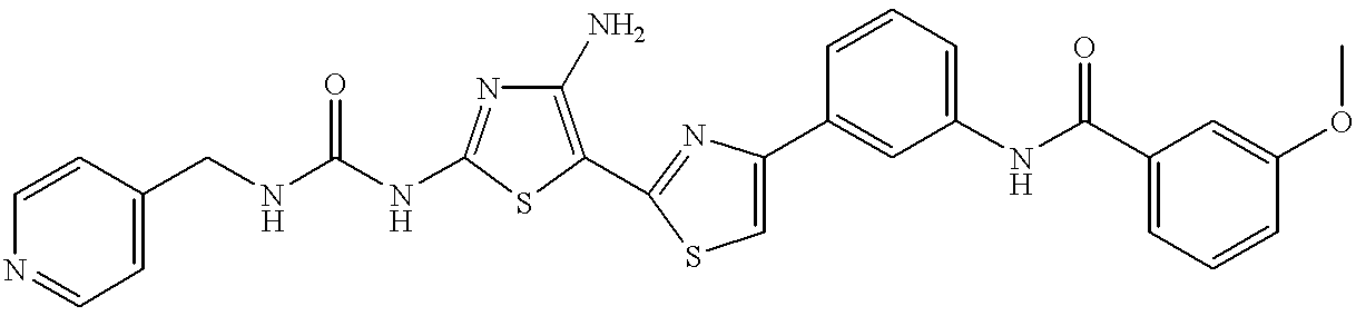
C(NC1=NC(N)=C(C2=NC(C3=CC(NC(C4=CC=CC(OC)=C4)=O)=CC=C3)=CS2)S1)(NCC1=CC=NC=C1)=O
